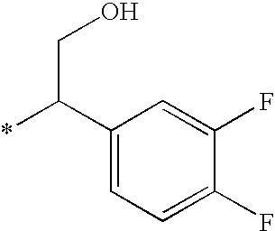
C1(C(*)CO)=CC=C(F)C(F)=C1
